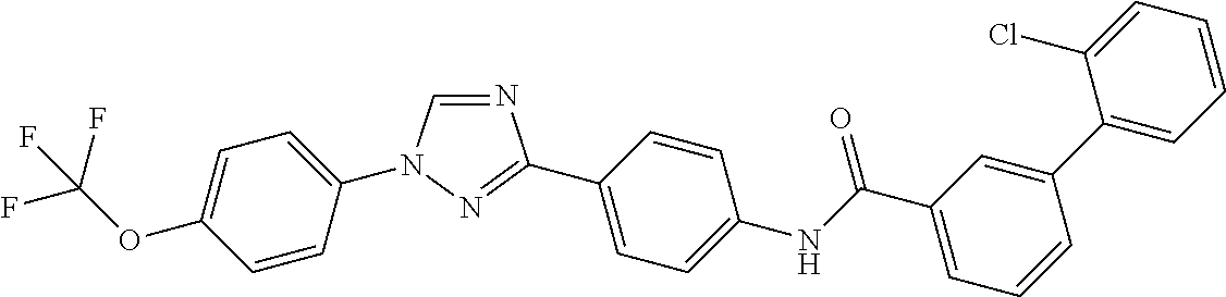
N1=CN(C2=CC=C(OC(F)(F)F)C=C2)N=C1C1=CC=C(NC(C2=CC=CC(C3=CC=CC=C3Cl)=C2)=O)C=C1
